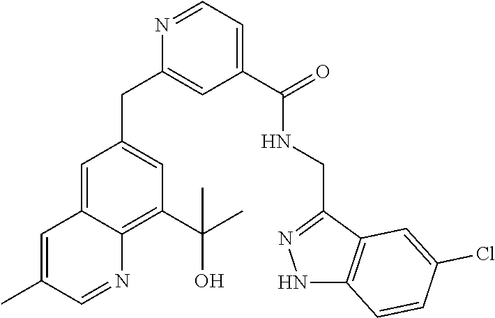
C1=C2C(=C(C(C)(O)C)C=C1CC1=CC(C(NCC3=NNC4=C3C=C(Cl)C=C4)=O)=CC=N1)N=CC(C)=C2
